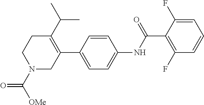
C1=CC(C2=C(C(C)C)CCN(C([OMe])=O)C2)=CC=C1NC(C1=C(F)C=CC=C1F)=O
